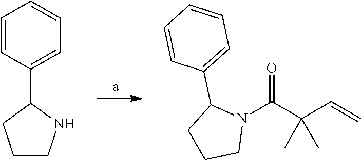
C1=CC(C2CCCN2)=CC=C1.O=C(C(C=C)(C)C)N1C(C2=CC=CC=C2)CCC1
